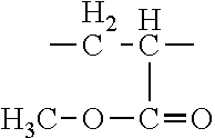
CCC(C)C(=O)OC
